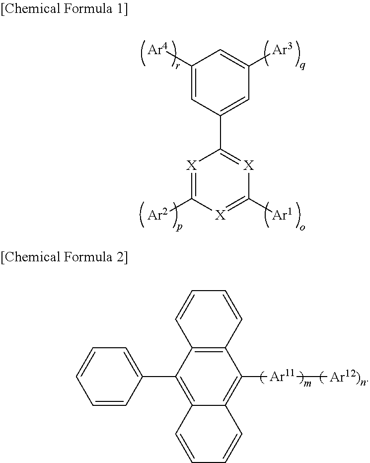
C1([Ar4])=CC(C2=[X]C([Ar1])=[X]C([Ar2])=[X]2)=CC([Ar3])=C1.C12=C(C(C3=CC=CC=C3)=C3C(=C1[Ar11][Ar12)n])C=CC=C3)C=CC=C2
